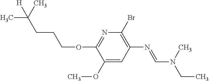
N1=C(OCCCC(C)(C)[H])C(OC)=CC(N=CN(C)CC)=C1Br
